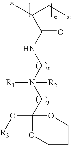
C(CC)(C)C(=O)NCN(CC1(O[R3])OCCCO1)([R1])[R2]
